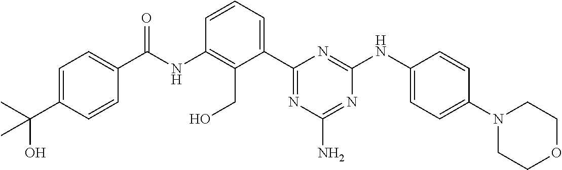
CC(C1=CC=C(C(NC2=C(CO)C(C3=NC(N)=NC(NC4=CC=C(N5CCOCC5)C=C4)=N3)=CC=C2)=O)C=C1)(O)C
